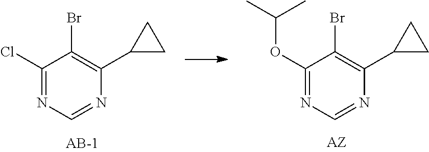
C1(Cl)=NC=NC(C2CC2)=C1Br.C1(OC(C)C)=NC=NC(C2CC2)=C1Br
